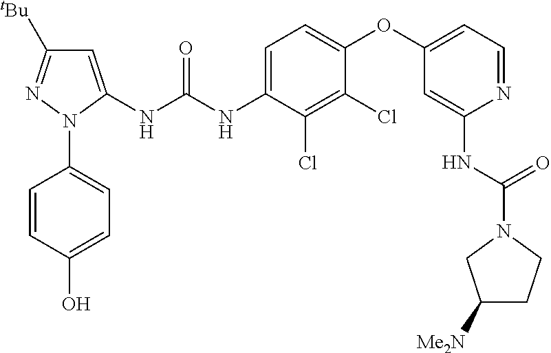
C1=C(NC(NC2=CC=C(OC3=CC=NC(NC(N4CC([Me2N])CC4)=O)=C3)C(Cl)=C2Cl)=O)N(C2=CC=C(O)C=C2)N=C1[tBu]
